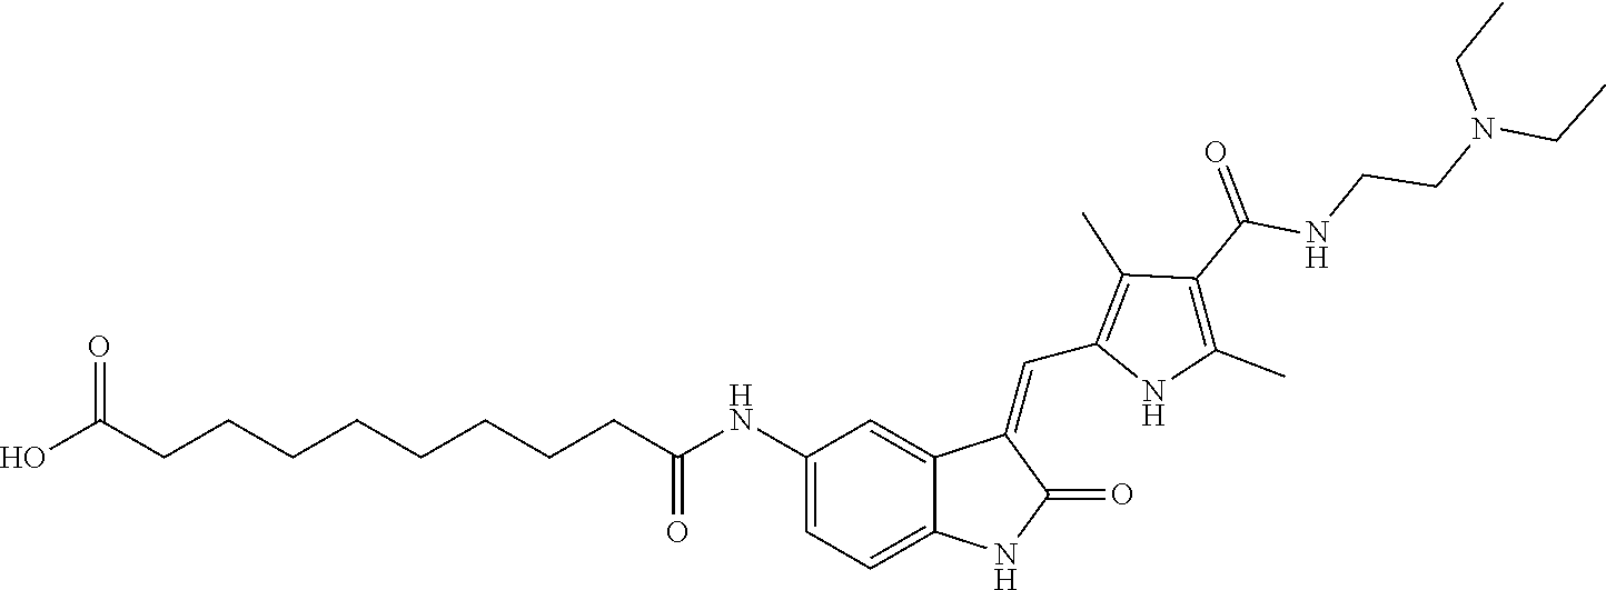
OC(CCCCCCCCC(NC1=CC=C2C(=C1)C(=CC1=C(C)C(C(=O)NCCN(CC)CC)=C(C)N1)C(=O)N2)=O)=O
